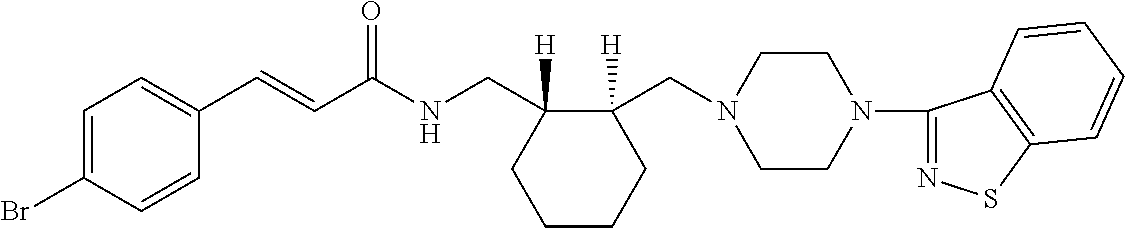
C1(C=CC(NCC2([H])CCCCC2(CN2CCN(C3=NSC4=C3C=CC=C4)CC2)[H])=O)=CC=C(Br)C=C1
